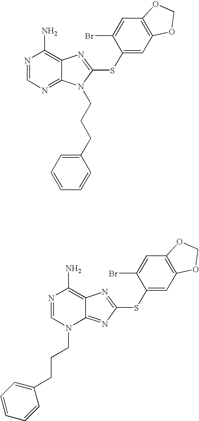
N1=CN=C2C(=C1N)N=C(SC1=CC3=C(C=C1Br)OCO3)N2CCCC1=CC=CC=C1.N1=CN(CCCC2=CC=CC=C2)C2=NC(SC3=CC4=C(C=C3Br)OCO4)=NC2=C1N
